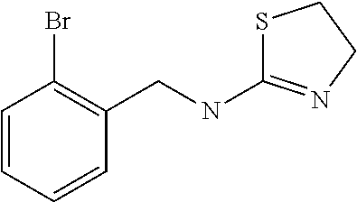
S1C(NCC2=C(Br)C=CC=C2)=NCC1
